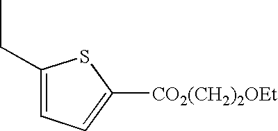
C1(CC)=CC=C([CO2(CH2)2OEt])S1
